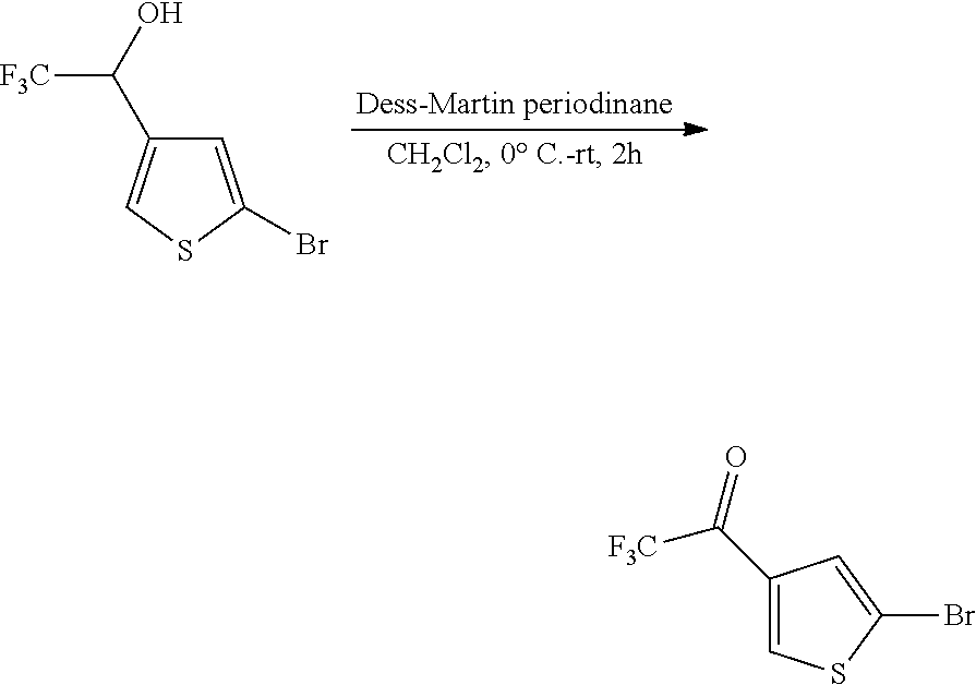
C1=C(Br)SC=C1C([F3C])O.C1(C([F3C])=O)=CSC(Br)=C1
